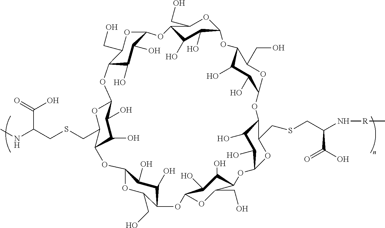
C12OC(CSCC(NC)C(=O)O)C(C(O)C1O)OC1OC(CO)C(C(O)C1O)OC1OC(CO)C(C(O)C1O)OC1OC(CSCC(N[R]C)C(O)=O)C(C(O)C1O)OC1OC(CO)C(C(O)C1O)OC1OC(CO)C(C(O)C1O)OC1OC(CO)C(C(O)C1O)O2
